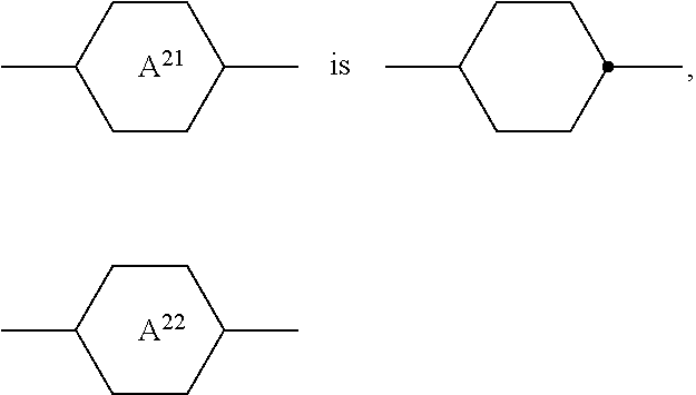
C1CC(C)CCC1C.[A21].C1CC(C)CCC1C.C1CC(C)CCC1C.[A22]
